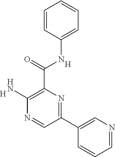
C1=NC=C(C2=NC(C(=O)NC3=CC=CC=C3)=C(N)N=C2)C=C1.[H].[H]
